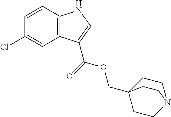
C1=CC2=C(C=C1Cl)C(C(=O)OCC13CCN(CC1)CC3)=CN2
